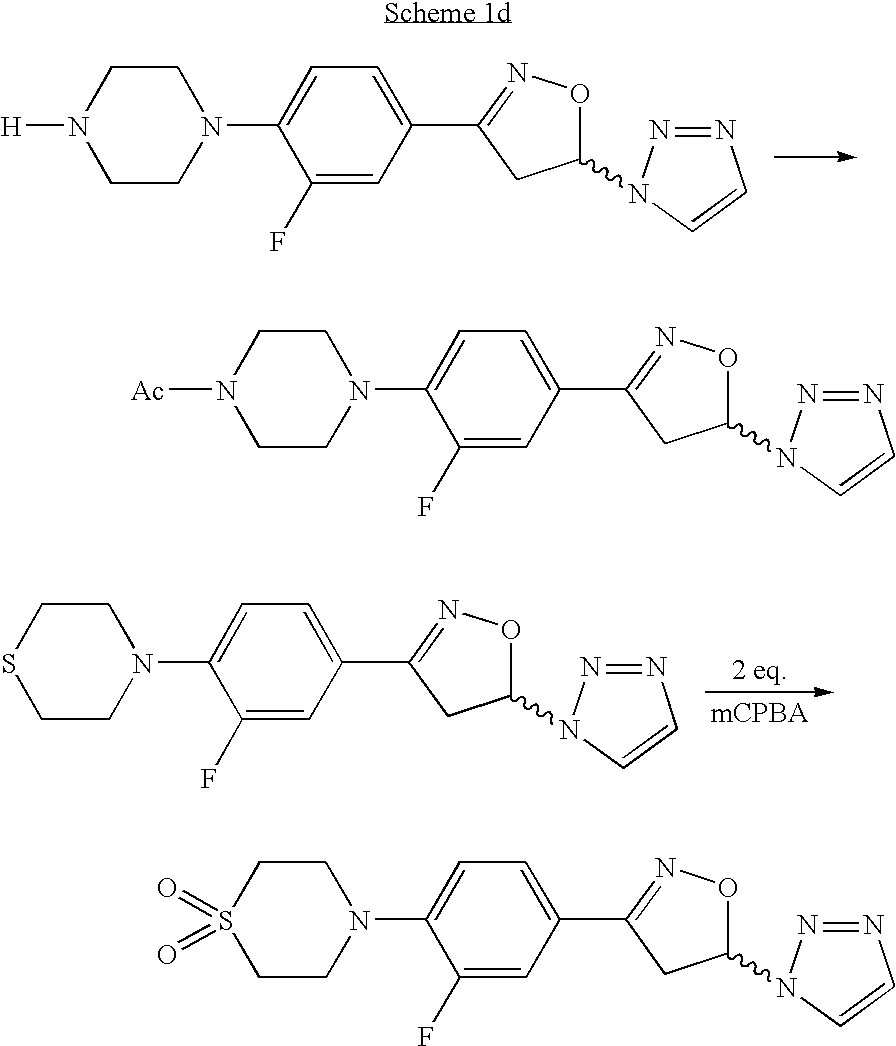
C1CN(C2=CC=C(C3=NOC(N4N=NC=C4)C3)C=C2F)CCN1[H].C1CN(C2=CC=C(C3=NOC(N4N=NC=C4)C3)C=C2F)CCS1.C1CN(C2=CC=C(C3=NOC(N4N=NC=C4)C3)C=C2F)CCN1[Ac].C1CN(C2=CC=C(C3=NOC(N4N=NC=C4)C3)C=C2F)CCS1(=O)=O
